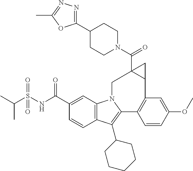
C12=C(C=C(C(NS(C(C)C)(=O)=O)=O)C=C1)N1C(=C2C2CCCCC2)C2=C(C=C(OC)C=C2)C2CC2(C(=O)N2CCC(C3=NN=C(C)O3)CC2)C1
